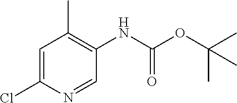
C1=C(Cl)N=CC(NC(=O)OC(C)(C)C)=C1C
